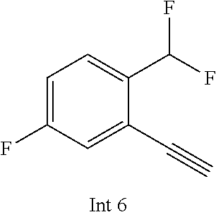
C1=C(F)C=C(C#C)C(C(F)F)=C1
